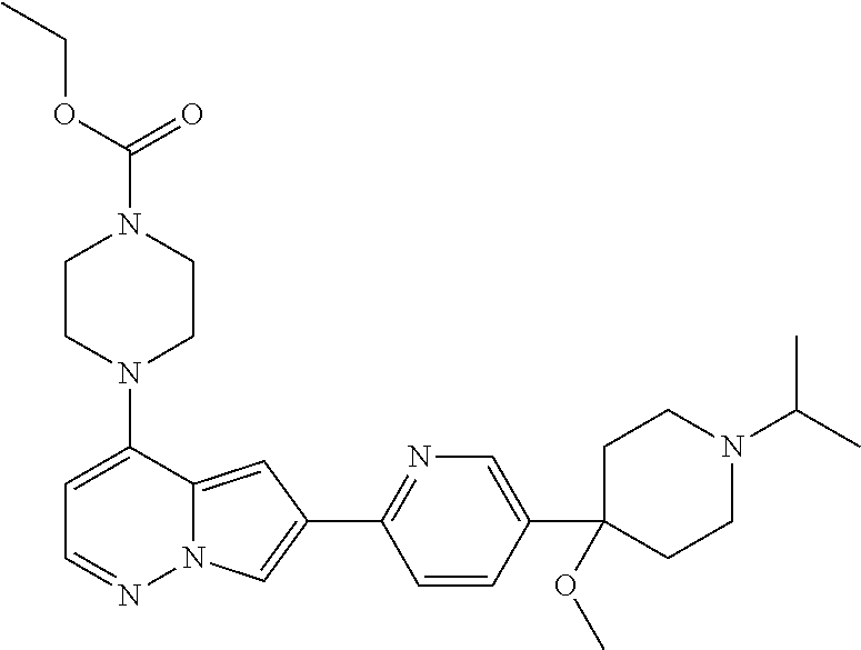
N1(C2=CC=NN3C2=CC(C2=NC=C(C4(OC)CCN(C(C)C)CC4)C=C2)=C3)CCN(C(=O)OCC)CC1
